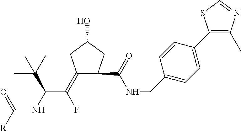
C1(=C(C(NC([R])=O)C(C)(C)C)F)CC(O)CC1C(NCC1=CC=C(C2=C(C)N=CS2)C=C1)=O
